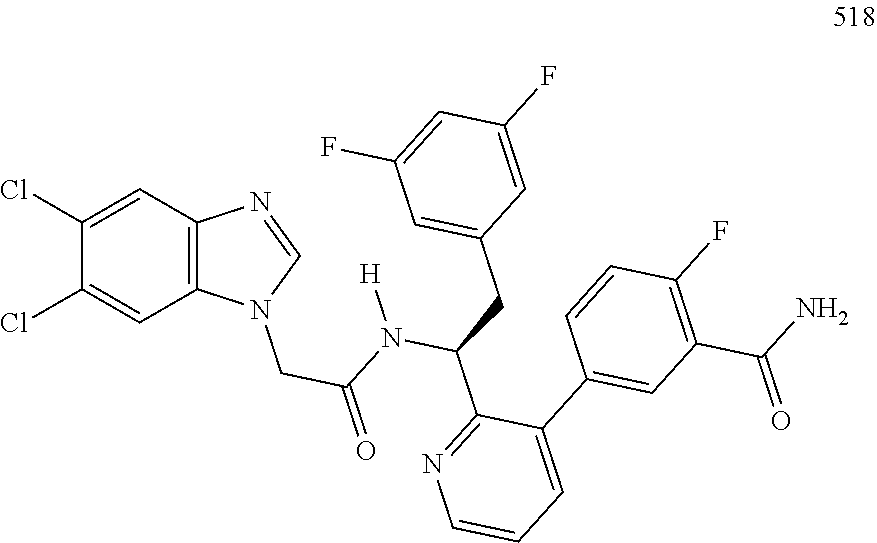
C1(Cl)=CC2=C(C=C1Cl)N(CC(=O)N([H])C(CC1=CC(F)=CC(F)=C1)C1=NC=CC=C1C1=CC(C(N)=O)=C(F)C=C1)C=N2
